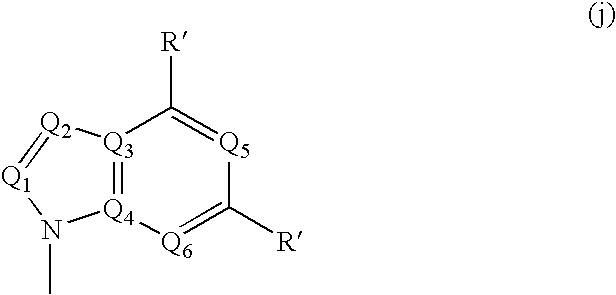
[Q3]12=[Q4]([Q6]=C([R])[Q5]=C1[R])N(C)[Q1]=[Q2]2
